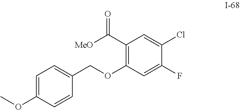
C1(C([MeO])=O)=C(OCC2=CC=C(OC)C=C2)C=C(F)C(Cl)=C1
